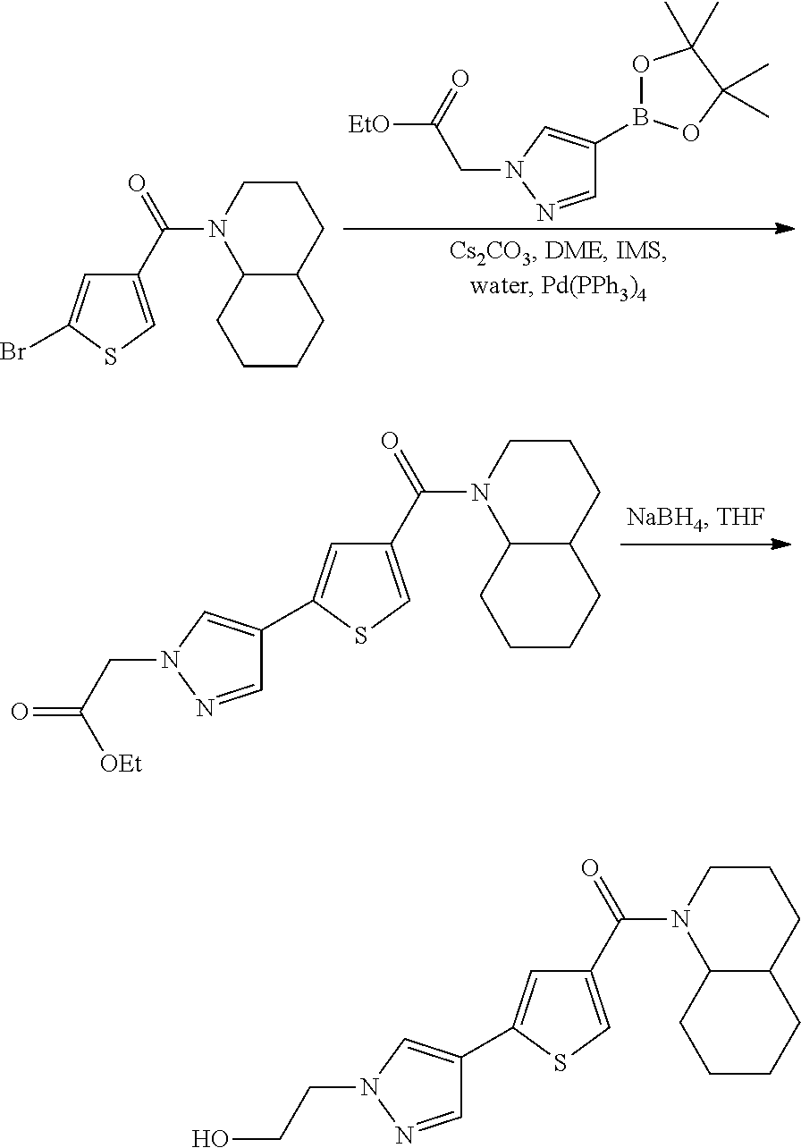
C1(C(N2C3C(CCC2)CCCC3)=O)=CSC(Br)=C1.C1=NN(CC(=O)[EtO])C=C1B1OC(C)(C)C(C)(C)O1.C1(C(N2C3C(CCC2)CCCC3)=O)=CSC(C2=CN(CC([OEt])=O)N=C2)=C1.C1(C(N2C3C(CCC2)CCCC3)=O)=CSC(C2=CN(CCO)N=C2)=C1
